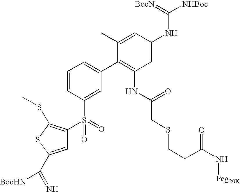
[BocN]=C([NHBoc])NC1=CC(NC(=O)CSCCC(N[Peg20K])=O)=C(C2=CC=CC(S(=O)(=O)C3=C(SC)SC(C(=N)[BocHN])=C3)=C2)C(C)=C1
